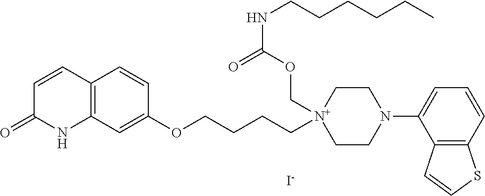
[I-].C1=CC2=C(NC1=O)C=C(OCCCC[N+]1(COC(NCCCCCC)=O)CCN(C3=CC=CC4=C3C=CS4)CC1)C=C2
